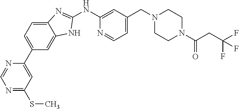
N1=C(SC)C=C(C2=CC=C3C(=C2)NC(NC2=CC(CN4CCN(C(CC(F)(F)F)=O)CC4)=CC=N2)=N3)N=C1
